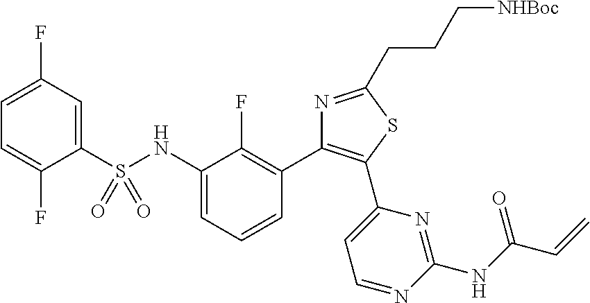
C1(S(NC2=CC=CC(C3=C(C4=CC=NC(NC(C=C)=O)=N4)SC(CCC[NHBoc])=N3)=C2F)(=O)=O)=CC(F)=CC=C1F
